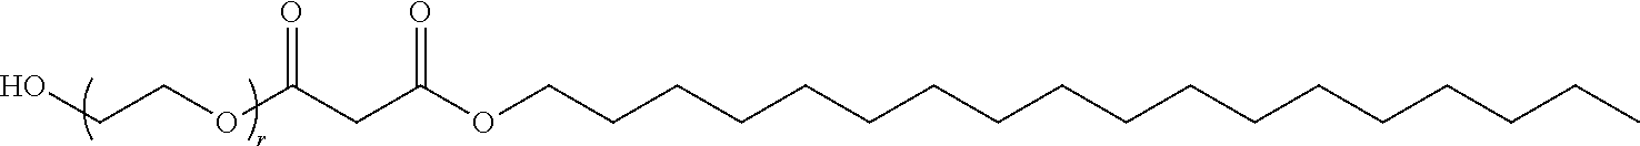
C(CC)CCCCCCCCCCCCCCCOC(CC(OCCO)=O)=O
